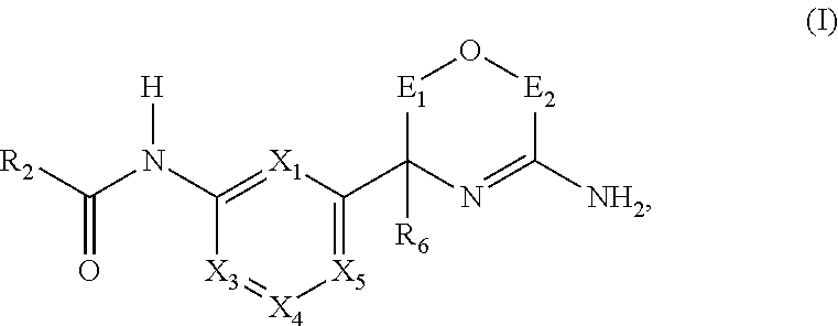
[X5]1=C(C2([R6])N=C([NH2])[E2]O[E1]2)[X1]=C(N(C([R2])=O)[H])[X3]=[X4]1
